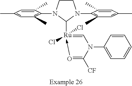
C1CN(C2=C(C)C=C(C)C=C2C)C([Ru]2(Cl)(Cl)-O=C([CF])N(C3=CC=CC=C3)C=2)N1C1=C(C)C=C(C)C=C1C
